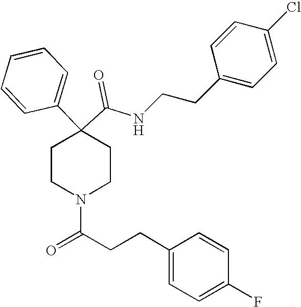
N(C(C1(C2=CC=CC=C2)CCN(C(=O)CCC2=CC=C(F)C=C2)CC1)=O)CCC1=CC=C(Cl)C=C1
